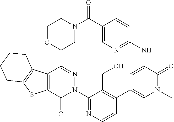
C12=C(C(=O)N(C3=NC=CC(C4=CN(C)C(=O)C(NC5=NC=C(C(=O)N6CCOCC6)C=C5)=C4)=C3CO)N=C1)SC1=C2CCCC1
